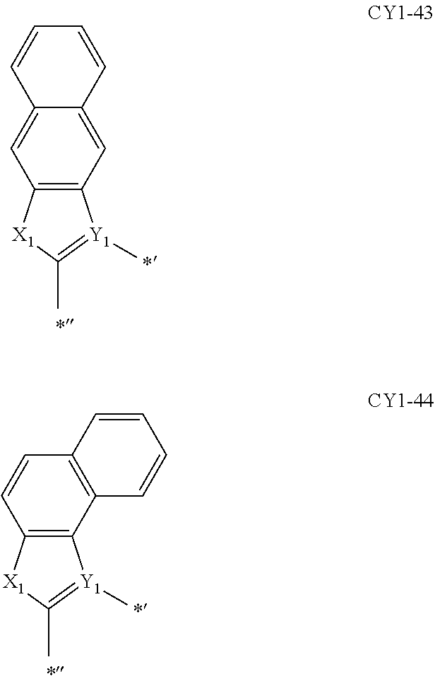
C12=C(C=C3C(=C1)C=CC=C3)[Y1](C)=C(C)[X1]2.C12=C(C3=C(C=C1)C=CC=C3)[Y1](C)=C(C)[X1]2
